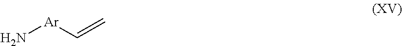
N[Ar]C=C
